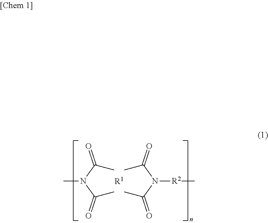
C(N(C(=O)C)C)(=O)C.[R1].C(N(C(=O)C)[R2]C)(=O)C
